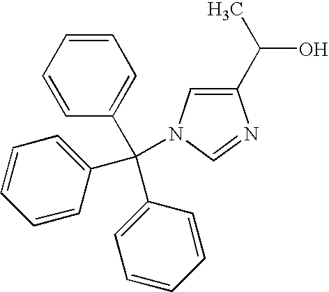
C1(C(C)O)=CN(C(C2=CC=CC=C2)(C2=CC=CC=C2)C2=CC=CC=C2)C=N1
